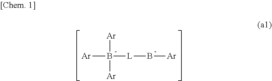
[Ar]B([L]B[Ar])([Ar])[Ar]
